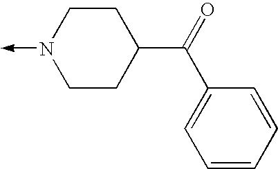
N1(->C)CCC(C(C2=CC=CC=C2)=O)CC1
